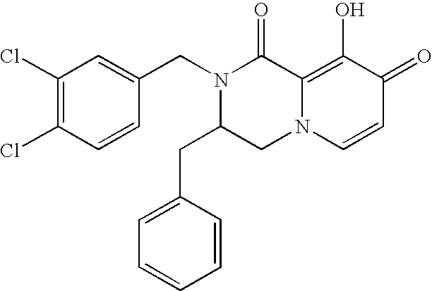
C1(Cl)=C(Cl)C=CC(CN2C(CC3=CC=CC=C3)CN3C(=C(O)C(=O)C=C3)C2=O)=C1
